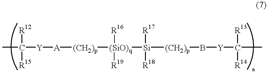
CC([Y][A][(CH2)p][(SiO)q]([Si]([(CH2)p]B[Y]C(C)([R13])[R14])([R17])[R18])([R16])[R19])([R12])[R15]
